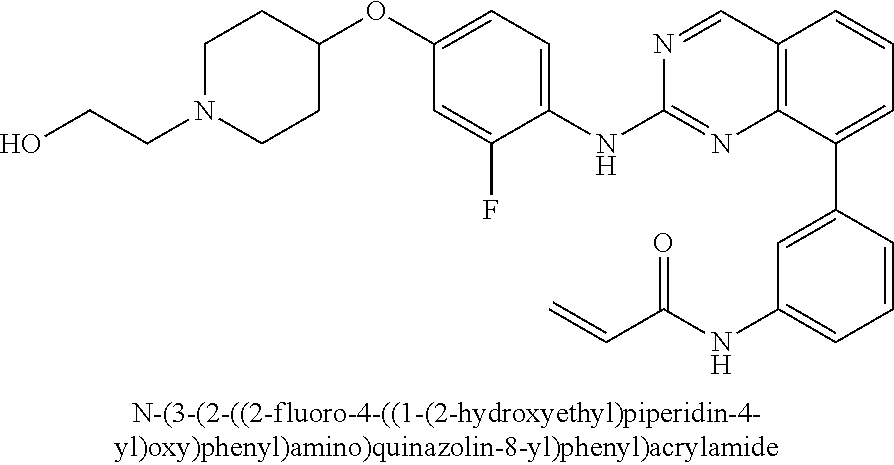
C1=CC(C2=CC=CC3=C2N=C(NC2=CC=C(OC4CCN(CCO)CC4)C=C2F)N=C3)=CC(NC(C=C)=O)=C1
